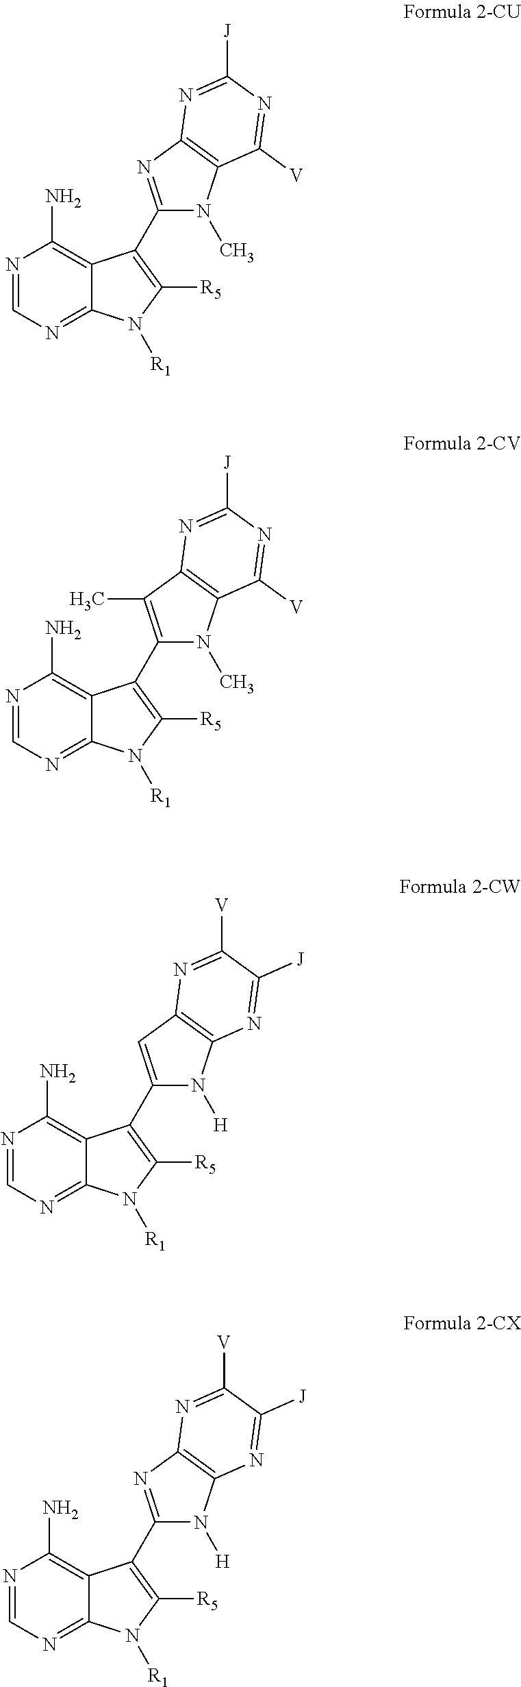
N1=CN=C2C(=C1N)C(C1=NC3=C(N1C)C([V])=NC([J])=N3)=C([R5])N2[R1].N1=CN=C2C(=C1N)C(C1=C(C)C3=C(N1C)C([V])=NC([J])=N3)=C([R5])N2[R1].N1=CN=C2C(=C1N)C(C1=CC3=C(N1[H])N=C([J])C([V])=N3)=C([R5])N2[R1].N1=CN=C2C(=C1N)C(C1=NC3=C(N1[H])N=C([J])C([V])=N3)=C([R5])N2[R1]
